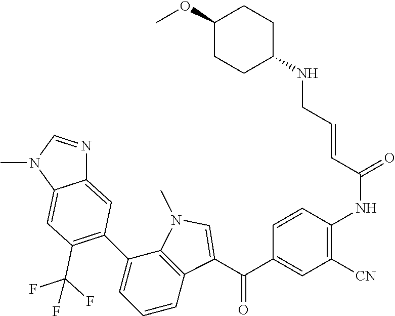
C1=CC2=C(C(C3=C(C(F)(F)F)C=C4C(=C3)N=CN4C)=C1)N(C)C=C2C(C1=CC([CN])=C(NC(=O)C=CCNC2CCC(OC)CC2)C=C1)=O
